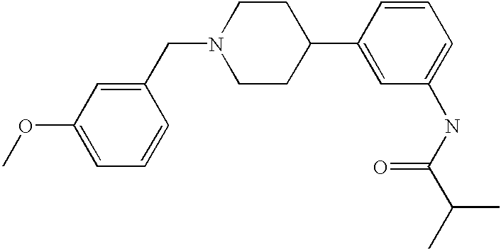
C1(CN2CCC(C3=CC(NC(C(C)C)=O)=CC=C3)CC2)=CC(OC)=CC=C1
